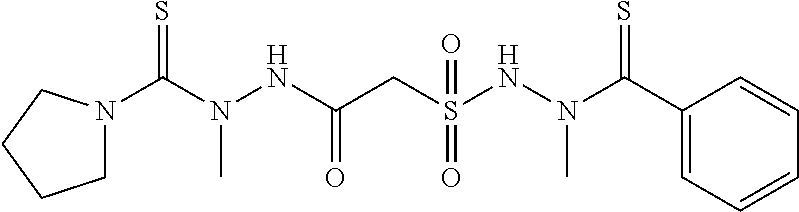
C1N(C(N(NC(CS(NN(C(C2=CC=CC=C2)=S)C)(=O)=O)=O)C)=S)CCC1
